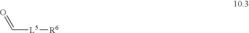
C(=O)[L5][R6]
